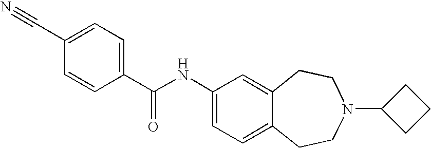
C1(C#N)=CC=C(C(NC2=CC=C3C(=C2)CCN(C2CCC2)CC3)=O)C=C1
